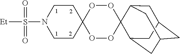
C1CN(S([Et])(=O)=O)CCC12OOC1(OO2)C2CC3CC(CC1C3)C2
